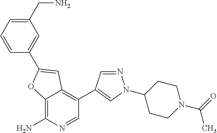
C12=C(N)N=CC(C3=CN(C4CCN(C(=O)C)CC4)N=C3)=C1C=C(C1=CC(CN)=CC=C1)O2
